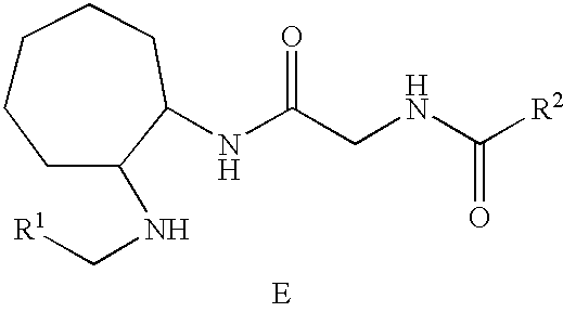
[E].N(C(CNC([R2])=O)=O)C1C(NC[R1])CCCCC1
